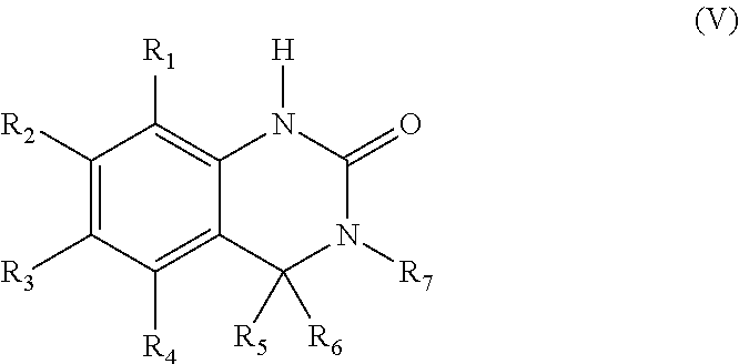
C1([R2])=C([R3])C([R4])=C2C(=C1[R1])N([H])C(=O)N([R7])C2([R6])[R5]
